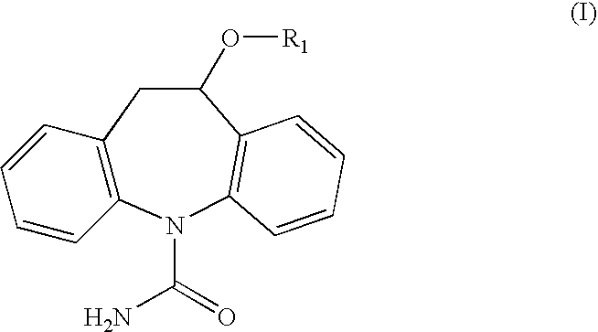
C12=C(N(C(N)=O)C3=C(C(O[R1])C1)C=CC=C3)C=CC=C2
